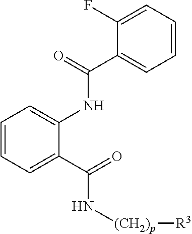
C1=C(C(N[(CH2)p][R3])=O)C(NC(C2=CC=CC=C2F)=O)=CC=C1
